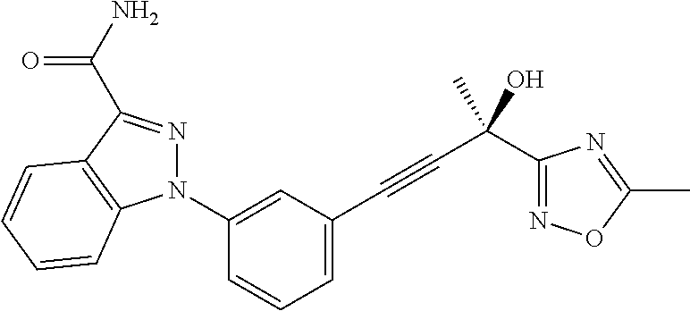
C1=C(C#CC(C2=NOC(C)=N2)(O)C)C=C(N2N=C(C(N)=O)C3=C2C=CC=C3)C=C1
